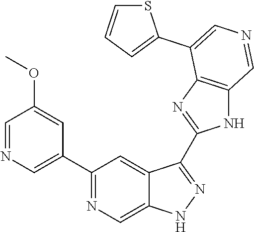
C1(C2=CN=CC(OC)=C2)=NC=C2C(=C1)C(C1=NC3=C(N1)C=NC=C3C1=CC=CS1)=NN2
